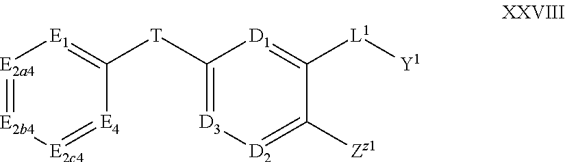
[E2a4]1=[E2b4][E2c4]=[E4]C([T]C2=[D3][D2]=C([Zz1])C([L1][Y1])=[D1]2)=[E1]1
